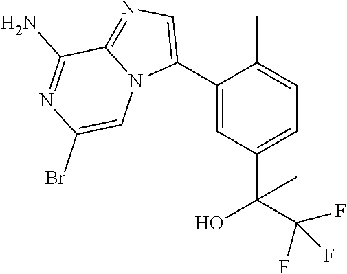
C1(C2=CN=C3N2C=C(Br)N=C3N)=CC(C(C(F)(F)F)(O)C)=CC=C1C
